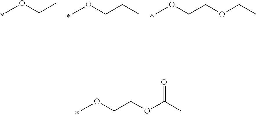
COCCOC(C)=O.COCC.COCCC.COCCOCC
